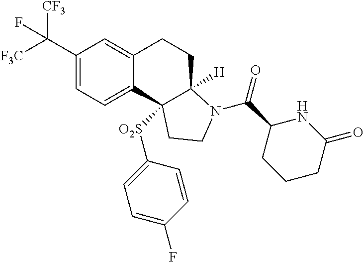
C1(C([CF3])([F3C])F)=CC=C2C(=C1)CCC1([H])C2([O2S]C2=CC=C(F)C=C2)CCN1C(=O)C1CCCC(=O)N1
